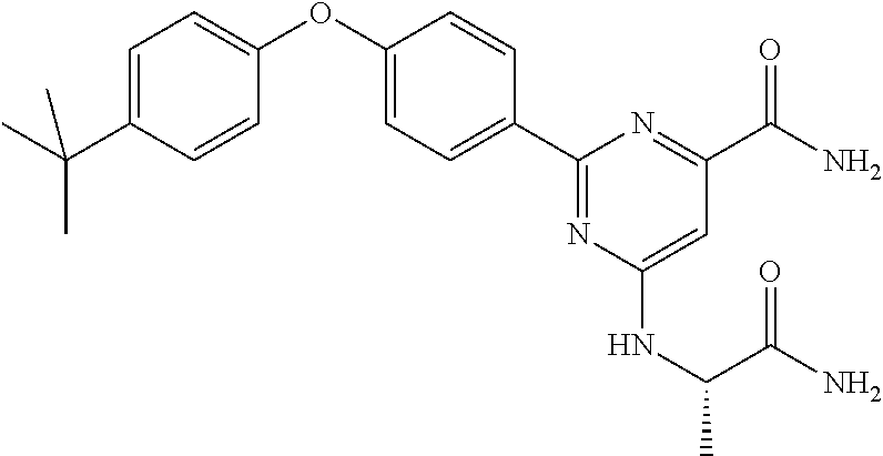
C1=C(OC2=CC=C(C(C)(C)C)C=C2)C=CC(C2=NC(NC(C(N)=O)C)=CC(C(N)=O)=N2)=C1
